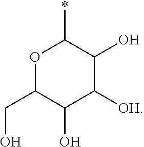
O1C(CO)C(O)C([OH])C(O)C1*
